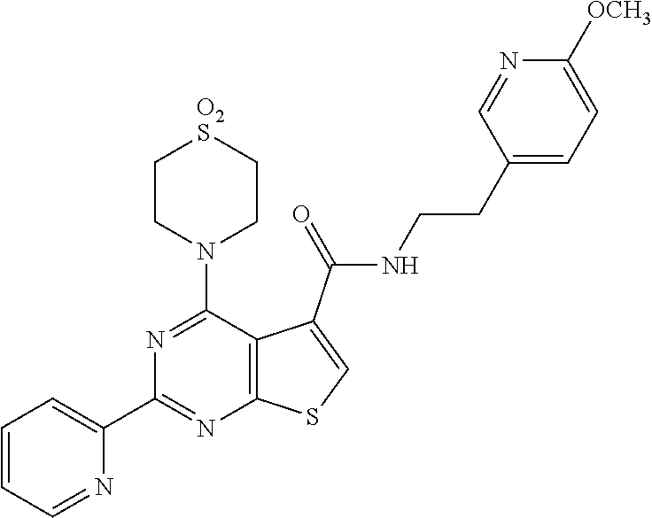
C1=CC=NC(C2=NC3=C(C(N4CC[O2S]CC4)=N2)C(C(NCCC2=CC=C([OCH3])N=C2)=O)=CS3)=C1
